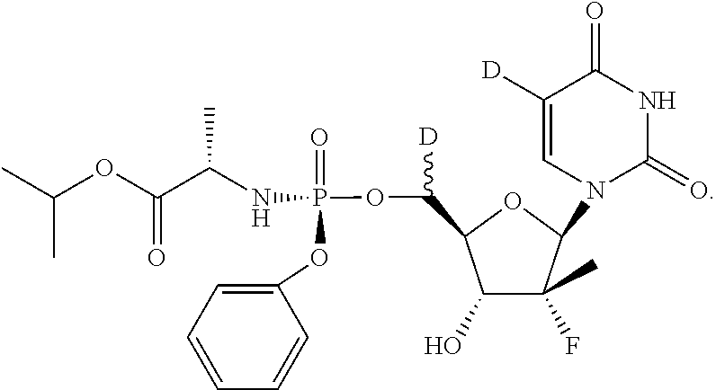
C(OC(C(NP(OC(C1C(O)C(F)(C)C(N2C(=O)NC(=O)C([D])=C2)O1)[D])(=O)OC1=CC=CC=C1)C)=O)(C)C
